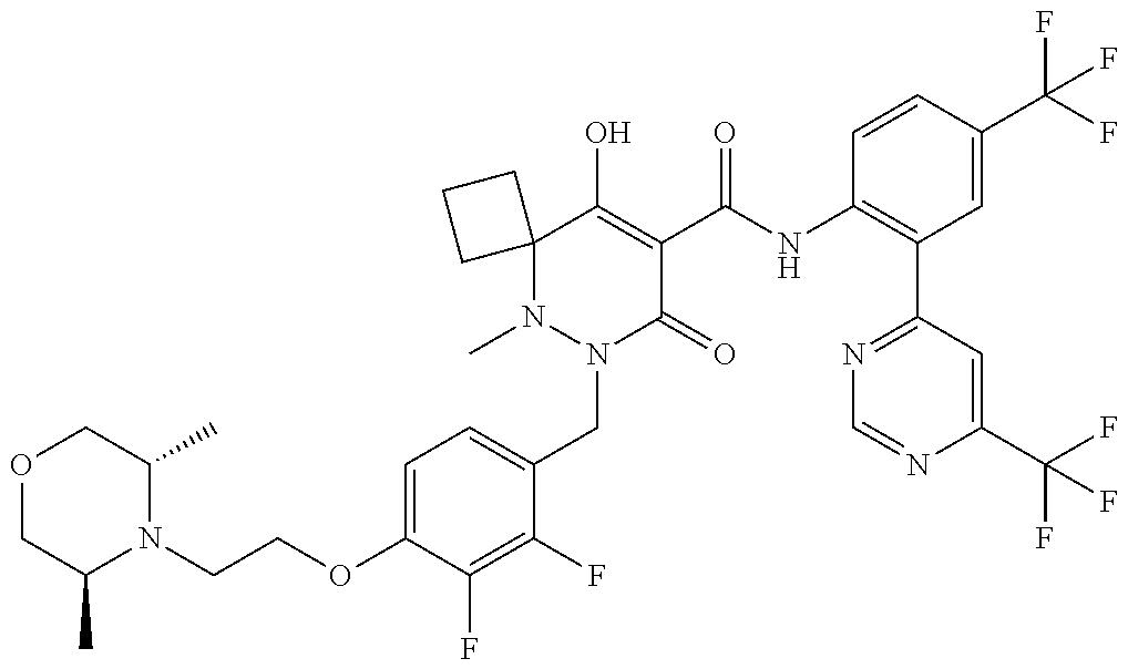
N1(C)N(CC2=CC=C(OCCN3C(C)COCC3C)C(F)=C2F)C(=O)C(C(NC2=C(C3=NC=NC(C(F)(F)F)=C3)C=C(C(F)(F)F)C=C2)=O)=C(O)C12CCC2
